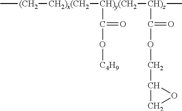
C[(CH2][CH2)x(CH2][CH)y(CH2]([CH)z](C)C(OCC1CO1)=O)C(O[C4H9])=O
